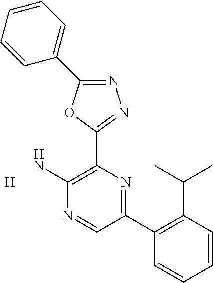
[H].N1=C(C2=CC=CC=C2)OC(C2=C(N)N=CC(C3=C(C(C)C)C=CC=C3)=N2)=N1
